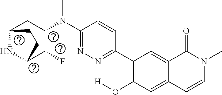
N1=C(N(C)C2C(F)C3NC(C2)CC3)C=CC(C2=C(O[H])C=C3C(=C2)C(=O)N(C)C=C3)=N1
